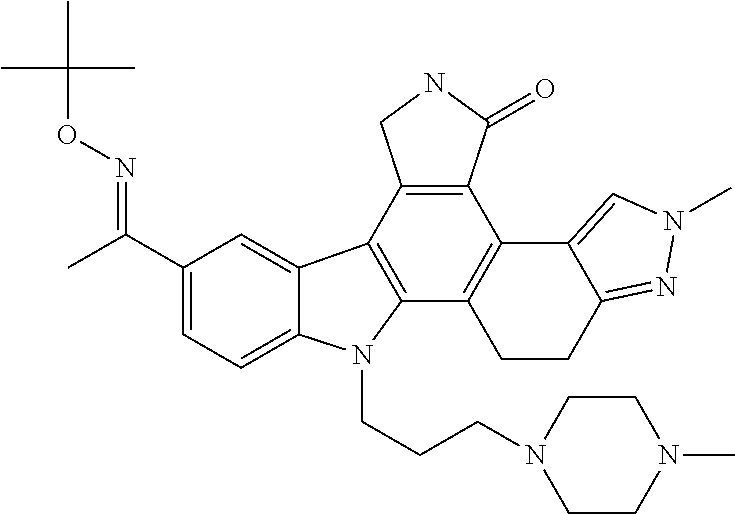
C1(C(C)=NOC(C)(C)C)=CC=C2C(=C1)C1=C(N2CCCN2CCN(C)CC2)C2=C(C3=C1CNC3=O)C1=CN(C)N=C1CC2
